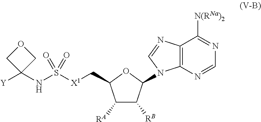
C12=C(N=CN=C1[N(RNa)2])N(C1C([RB])C([RA])C(C[X1]S(NC3([Y])COC3)(=O)=O)O1)C=N2
